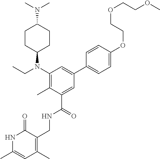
C1CC(N(C2=C(C)C(C(NCC3=C(C)C=C(C)NC3=O)=O)=CC(C3=CC=C(OCCOCCOC)C=C3)=C2)CC)CCC1N(C)C
